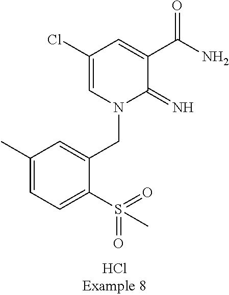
C1(C)=CC=C(S(=O)(=O)C)C(CN2C(=N)C(C(N)=O)=CC(Cl)=C2)=C1
